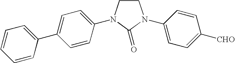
C1CN(C2=CC=C(C3=CC=CC=C3)C=C2)C(=O)N1C1=CC=C([CHO])C=C1
